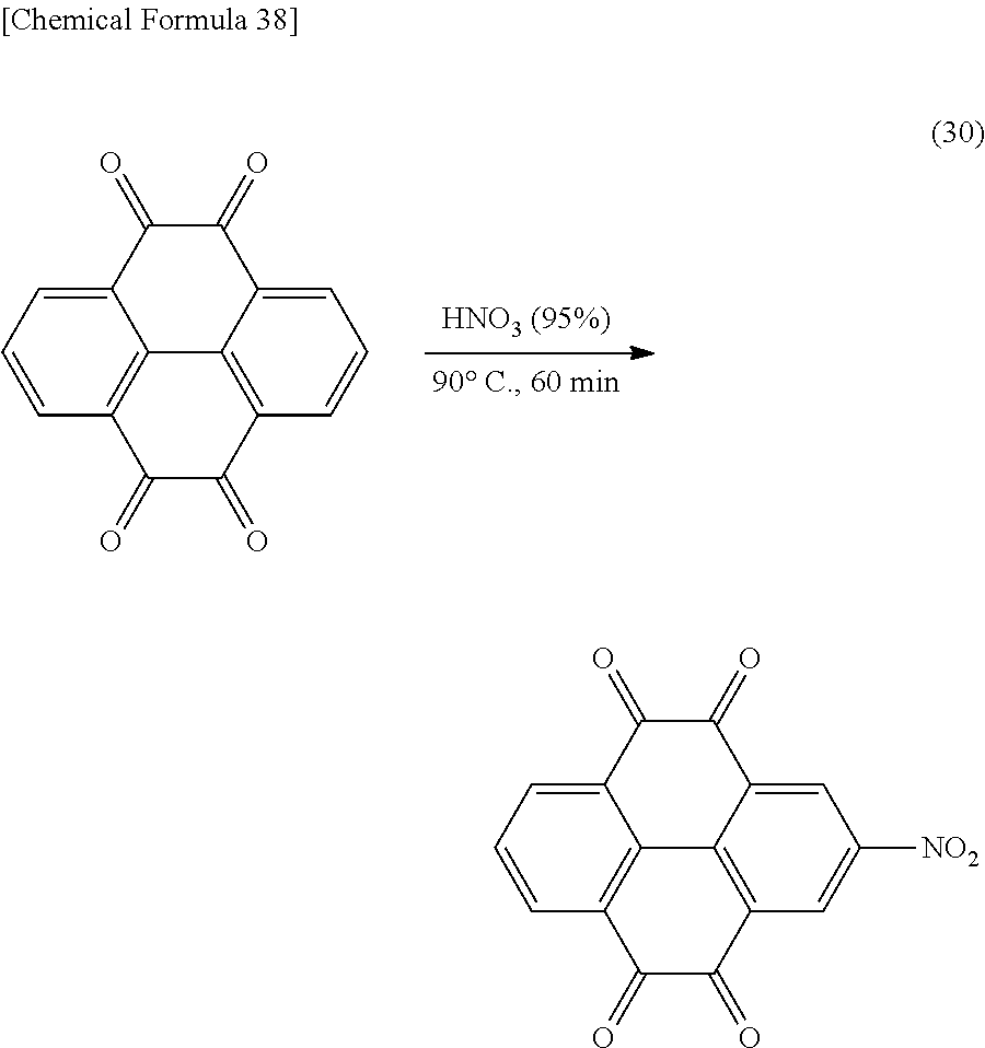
C1=CC=C2C3=C1C(=O)C(=O)C1=C3C(=CC=C1)C(=O)C2=O.C1=CC=C2C3=C1C(=O)C(=O)C1=C3C(=CC([NO2])=C1)C(=O)C2=O
